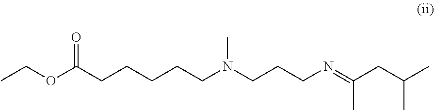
CCOC(CCCCCN(CCCN=C(CC(C)C)C)C)=O
